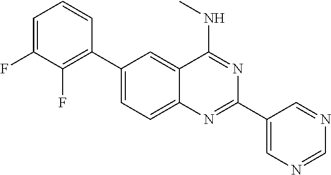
C1(F)=C(C2=CC=C3C(=C2)C(NC)=NC(C2=CN=CN=C2)=N3)C=CC=C1F
